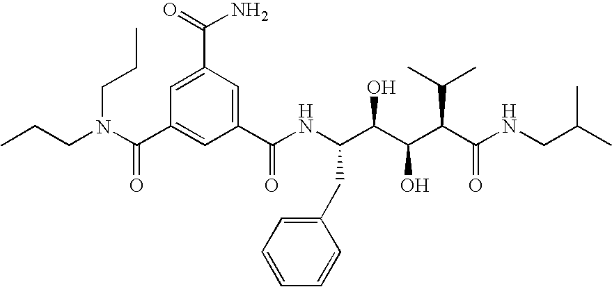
CCCN(C(C1=CC(C(NC(C(C(C(C(NCC(C)C)=O)C(C)C)O)O)CC2=CC=CC=C2)=O)=CC(C(=O)N)=C1)=O)CCC
